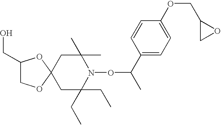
C1C(CC)(CC)N(OC(C)C2=CC=C(OCC3CO3)C=C2)C(C)(C)CC12OCC(CO)O2
